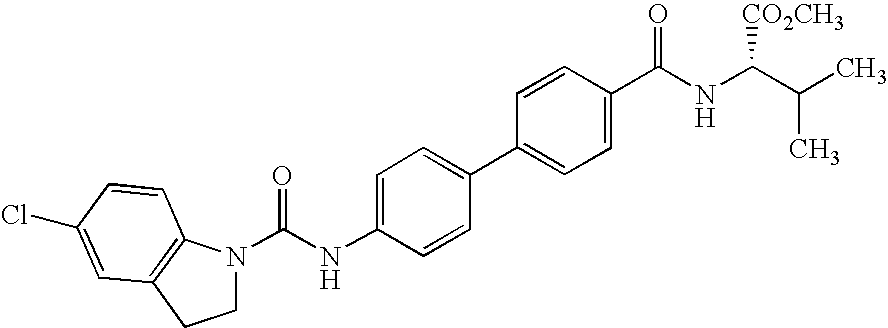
C1(C2=CC=C(C(=O)NC(C(C)C)[CO2CH3])C=C2)=CC=C(NC(=O)N2CCC3=C2C=CC(Cl)=C3)C=C1
